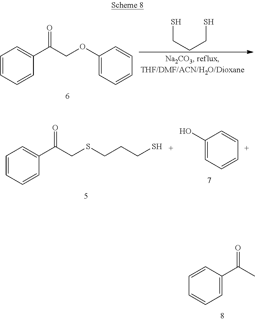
C1=CC=CC=C1C(C)=O.C1=CC=CC(C(COC2=CC=CC=C2)=O)=C1.SCCCS.C1=CC=CC(C(CSCCCS)=O)=C1.C1(O)=CC=CC=C1
